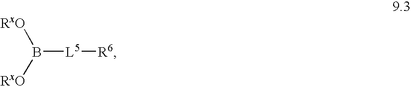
B([L5][R6])([RxO])[RxO]
